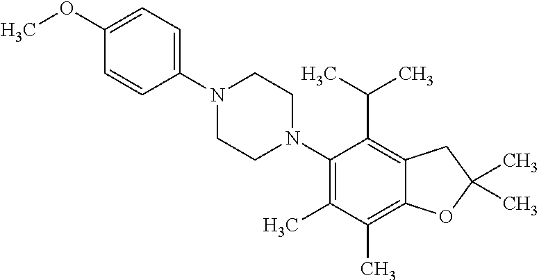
C1(OC)=CC=C(N2CCN(C3=C(C)C(C)=C4C(=C3C(C)C)CC(C)(C)O4)CC2)C=C1
